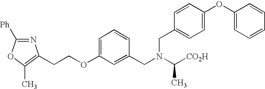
N1=C([Ph])OC(C)=C1CCOC1=CC=CC(CN(CC2=CC=C(OC3=CC=CC=C3)C=C2)C(C)[CO2H])=C1
